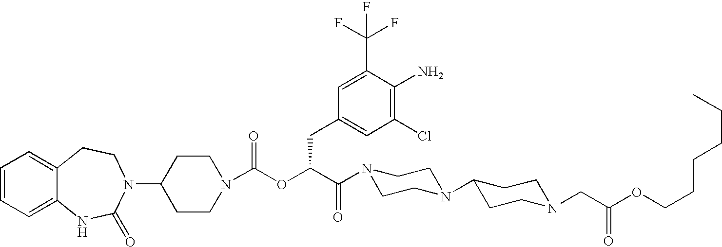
C1=CC=C2C(=C1)CCN(C1CCN(C(OC(C(N3CCN(C4CCN(CC(OCCCCCC)=O)CC4)CC3)=O)CC3=CC(Cl)=C(N)C(C(F)(F)F)=C3)=O)CC1)C(=O)N2
